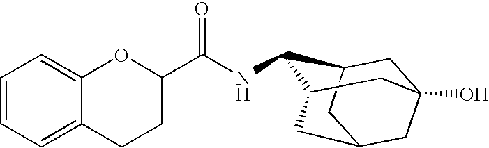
C1C2CC3CC1(O)CC(C3)C2NC(C1CCC2=CC=CC=C2O1)=O
